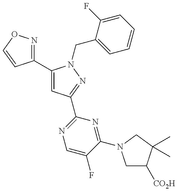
C1(C2=CC(C3=NC=C(F)C(N4CC([CO2H])C(C)(C)C4)=N3)=NN2CC2=CC=CC=C2F)=NOC=C1
